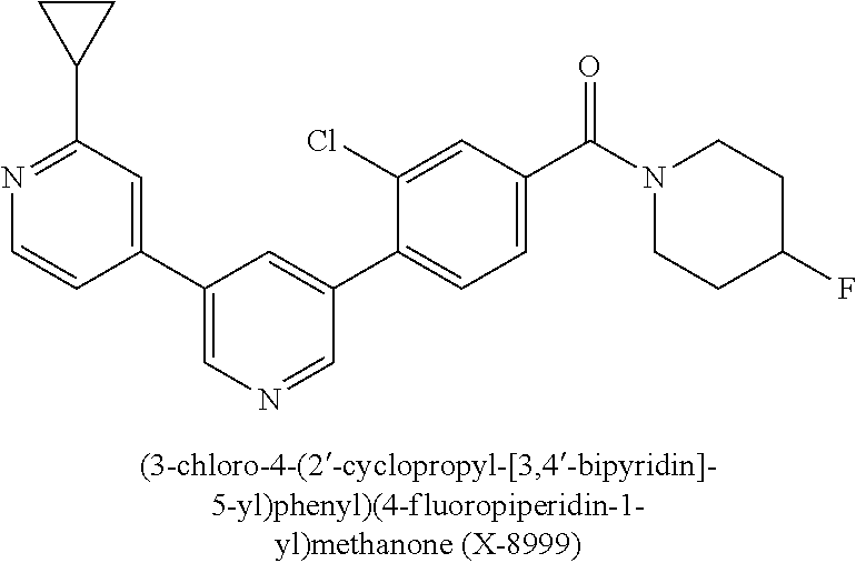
C1(C2=CN=CC(C3=CC=C(C(=O)N4CCC(F)CC4)C=C3Cl)=C2)=CC(C2CC2)=NC=C1
